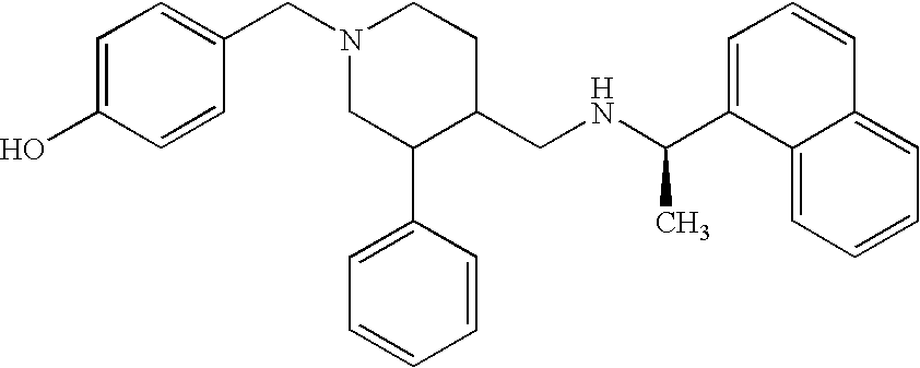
N1(CC2=CC=C(O)C=C2)CC(C2=CC=CC=C2)C(CNC(C2=CC=CC3=CC=CC=C23)C)CC1
